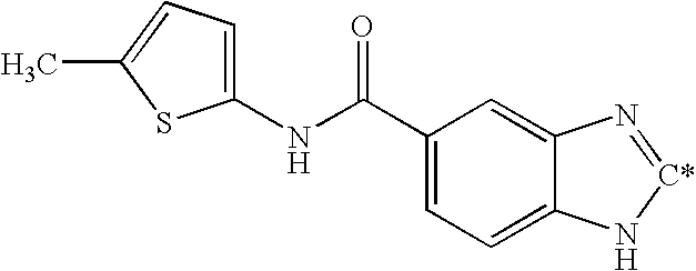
C1(C(=O)NC2=CC=C(C)S2)=CC=C2C(=C1)N=[C*]N2
